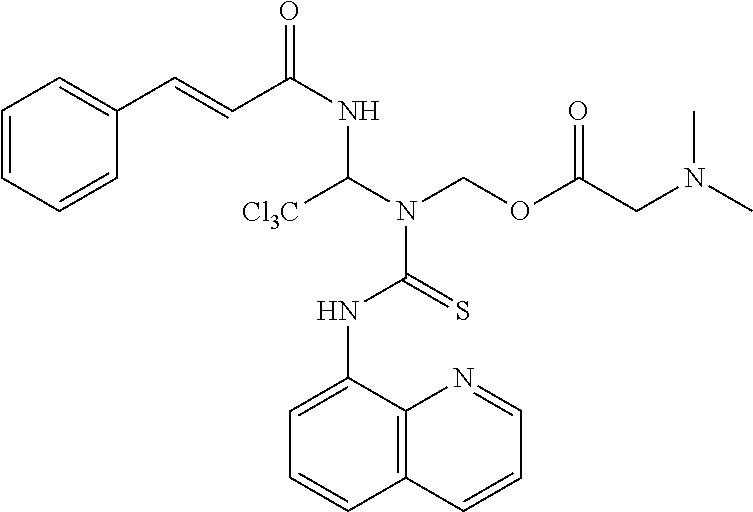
C1=C(NC(=S)N(C(NC(C=CC2=CC=CC=C2)=O)[Cl3C])COC(CN(C)C)=O)C2=C(C=CC=N2)C=C1
